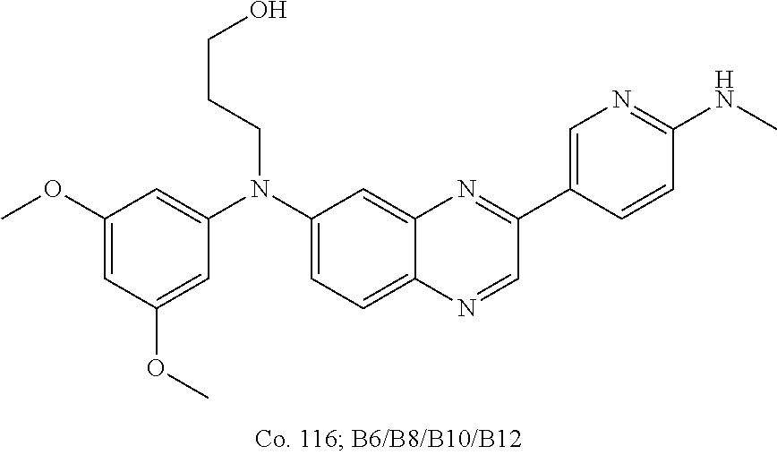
C1(OC)=CC(OC)=CC(N(C2=CC=C3C(=C2)N=C(C2=CN=C(NC)C=C2)C=N3)CCCO)=C1
